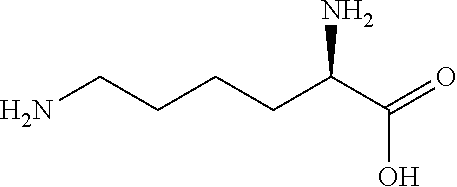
NCCCCC(C(=O)O)N
